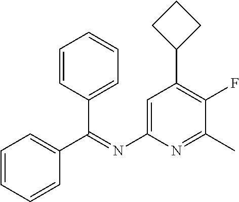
C1=C(N=C(C2=CC=CC=C2)C2=CC=CC=C2)N=C(C)C(F)=C1C1CCC1
